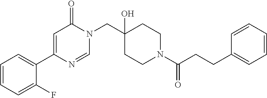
C1=CC=C(F)C(C2=CC(=O)N(CC3(O)CCN(C(CCC4=CC=CC=C4)=O)CC3)C=N2)=C1
